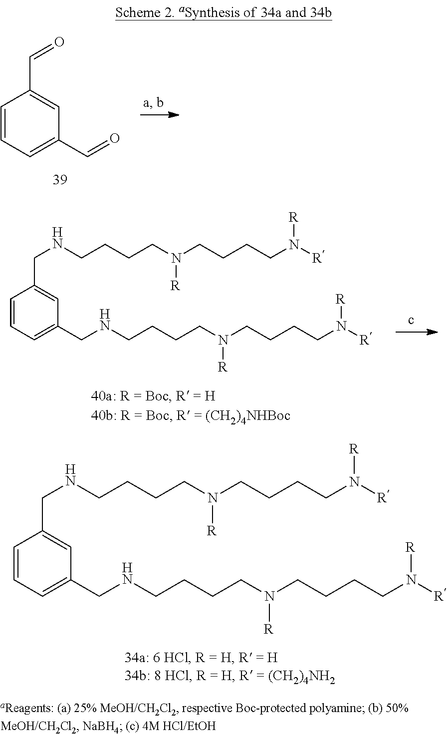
C1=CC=C(C=O)C=C1C=O.C1=CC=C(CNCCCCN(CCCCN([R])[R])[R])C=C1CNCCCCN(CCCCN([R])[R])[R].C1=CC=C(CNCCCCN(CCCCN([R])[R])[R])C=C1CNCCCCN(CCCCN([R])[R])[R]
